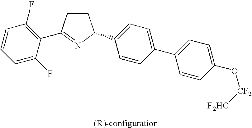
C1CC(C2=C(F)C=CC=C2F)=NC1C1=CC=C(C2=CC=C(O[CF2][F2HC])C=C2)C=C1
